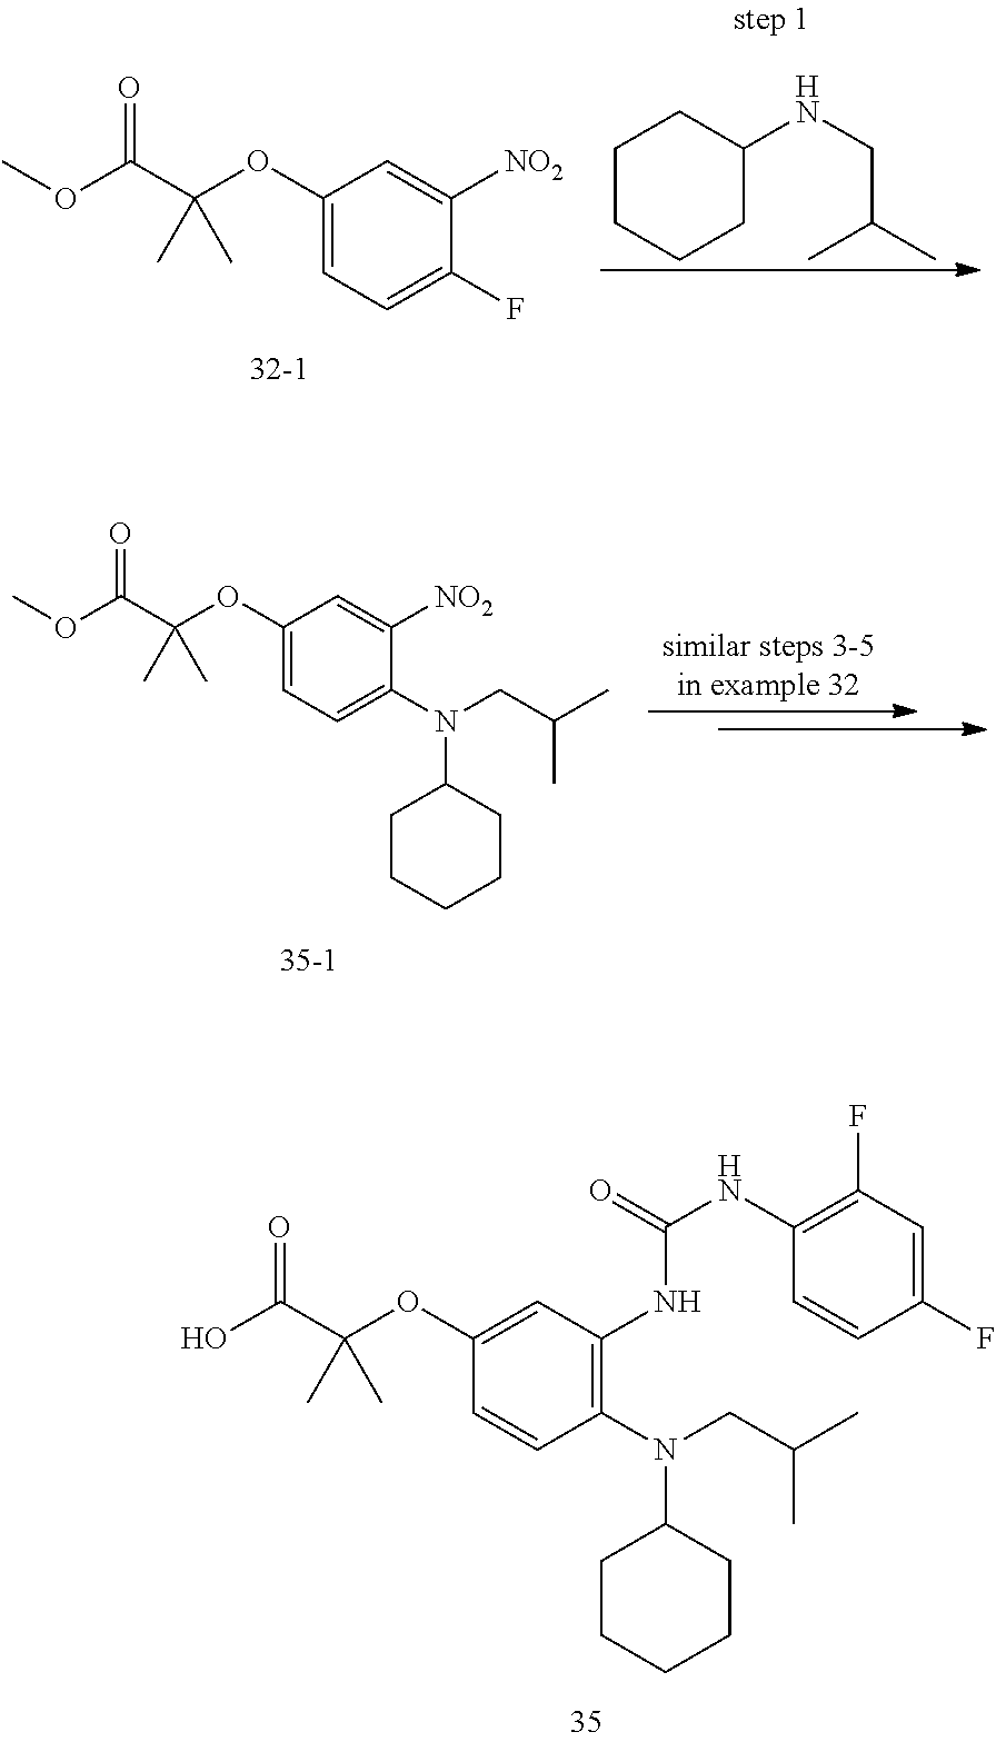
C1(OC(C(O)=O)(C)C)=CC(NC(NC2=C(F)C=C(F)C=C2)=O)=C(N(CC(C)C)C2CCCCC2)C=C1.C1(OC(C(OC)=O)(C)C)=CC=C(F)C([NO2])=C1.C1CCCC(NCC(C)C)C1.C1(OC(C(OC)=O)(C)C)=CC=C(N(CC(C)C)C2CCCCC2)C([NO2])=C1
